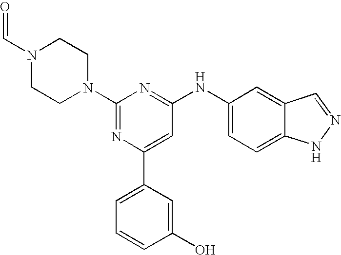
C1(N2CCN(C=O)CC2)=NC(C2=CC=CC(O)=C2)=CC(NC2=CC=C3C(=C2)C=NN3)=N1
